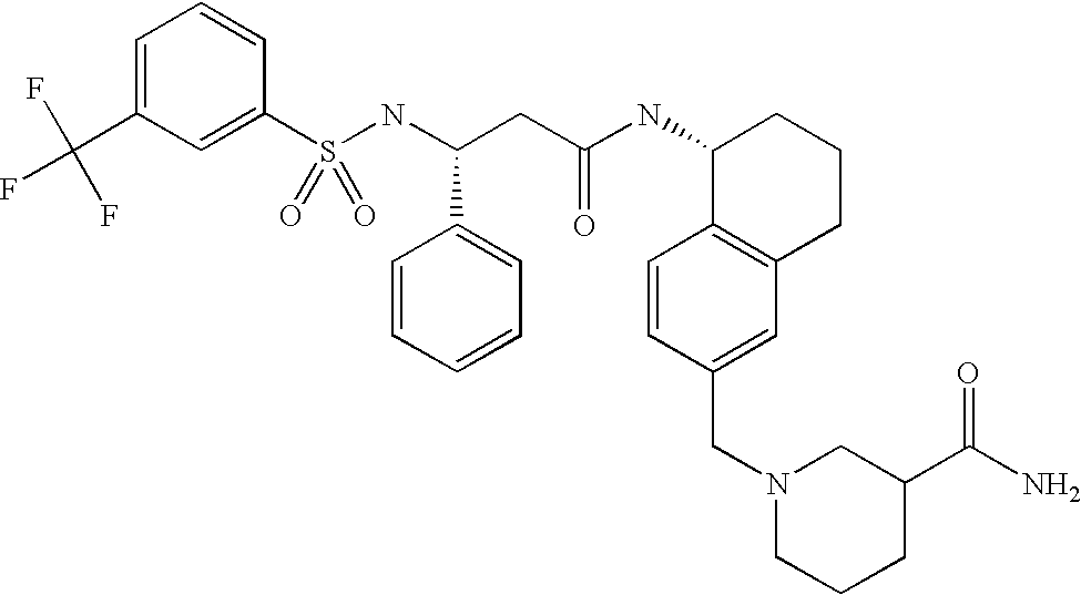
S(NC(CC(NC1C2=C(CCC1)C=C(CN1CC(C(=O)N)CCC1)C=C2)=O)C1=CC=CC=C1)(=O)(=O)C1=CC(C(F)(F)F)=CC=C1
